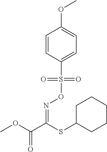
O(S(C1=CC=C(OC)C=C1)(=O)=O)N=C(C(OC)=O)SC1CCCCC1
